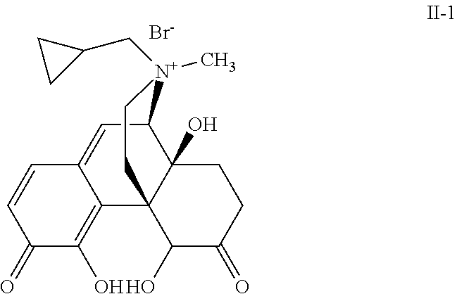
[Br-].C1C2(O)C3(C(O)C(=O)C1)C1=C(O)C(=O)C=CC1=CC2[N+](C)(CC1CC1)CC3
